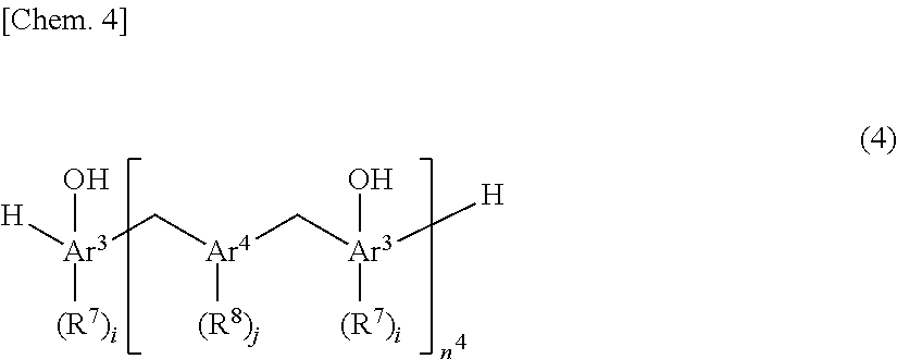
[H][Ar3](C[Ar4](C[Ar3]([H])(O)[(R7)i])[(R8)j])(O)[(R7)i]
